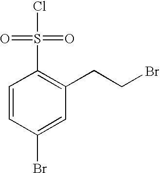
C1=CC(Br)=CC(CCBr)=C1S(=O)(=O)Cl
